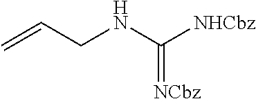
C=CCNC([NHCbz])=[NCbz]
